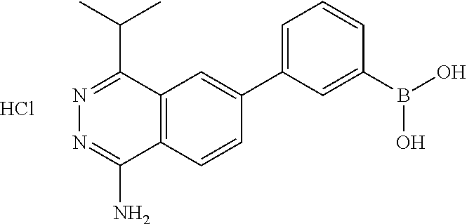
C1=C(C2=CC3=C(C=C2)C(N)=NN=C3C(C)C)C=C(B(O)O)C=C1.Cl
